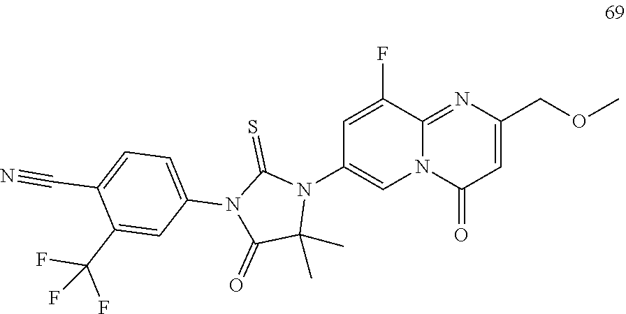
C12=NC(COC)=CC(=O)N1C=C(N1C(=S)N(C3=CC=C(C#N)C(C(F)(F)F)=C3)C(=O)C1(C)C)C=C2F
